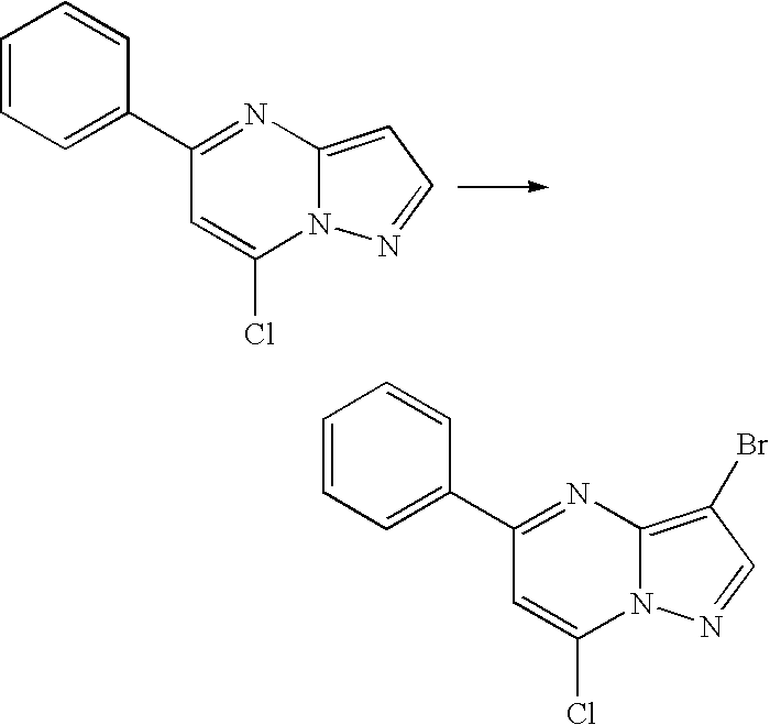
C1(C2=NC3=CC=NN3C(Cl)=C2)=CC=CC=C1.C1(C2=NC3=C(Br)C=NN3C(Cl)=C2)=CC=CC=C1
